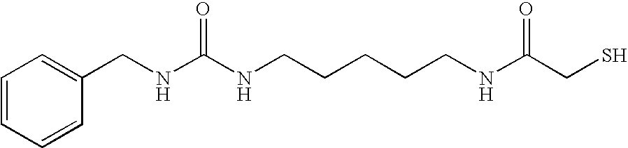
C(C1=CC=CC=C1)NC(NCCCCCNC(CS)=O)=O
